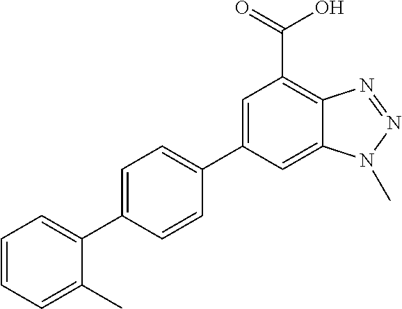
C12=CC(C3=CC=C(C4=CC=CC=C4C)C=C3)=CC(C(=O)O)=C1N=NN2C
